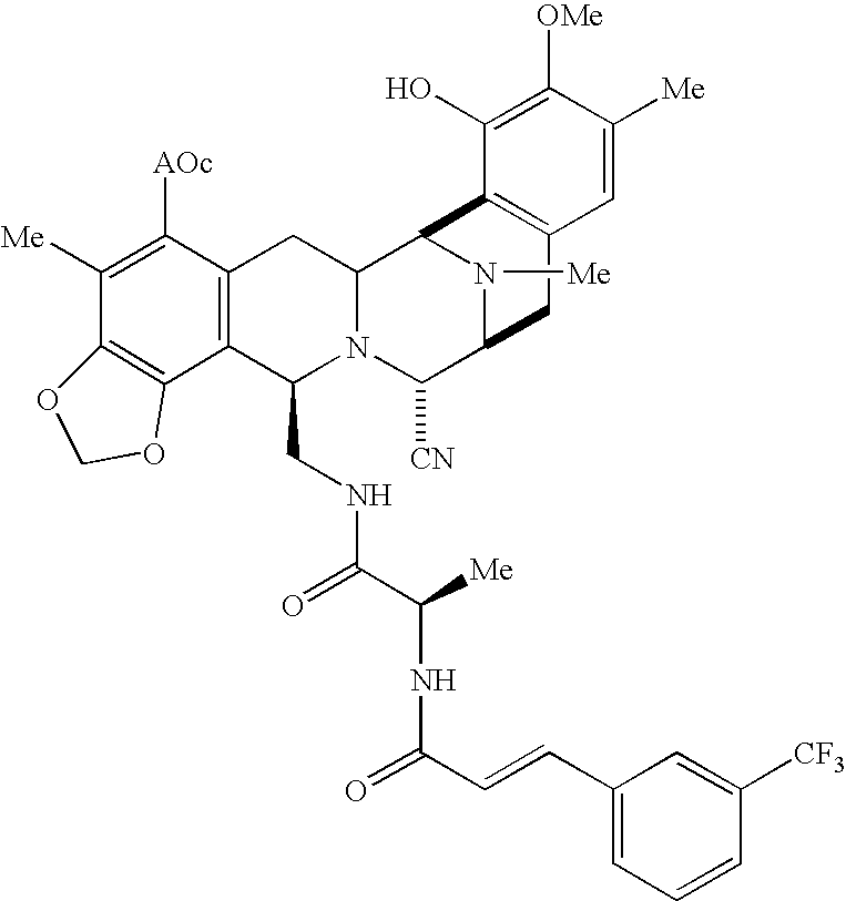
C1([Me])=C([AOc])C2=C(C(CNC(=O)C(NC(=O)C=CC3=CC=CC([CF3])=C3)[Me])N3C(C2)C2N([Me])C(C3[CN])CC3=C2C(O)=C([OMe])C([Me])=C3)C2=C1OCO2
